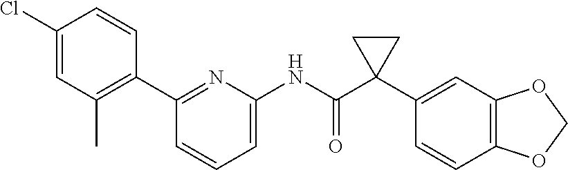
C1(Cl)=CC(C)=C(C2=NC(NC(C3(C4=CC5=C(C=C4)OCO5)CC3)=O)=CC=C2)C=C1
